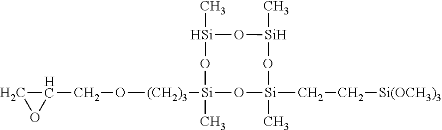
C1(CO[(CH2)3][Si]2(C)O[Si](CC[Si(OCH3)3])(C)O[Si](C)O[Si](C)O2)CO1
